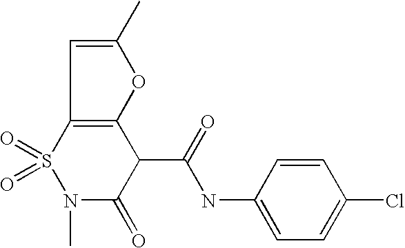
S1(=O)(=O)N(C)C(=O)C(C(NC2=CC=C(Cl)C=C2)=O)C2=C1C=C(C)O2
